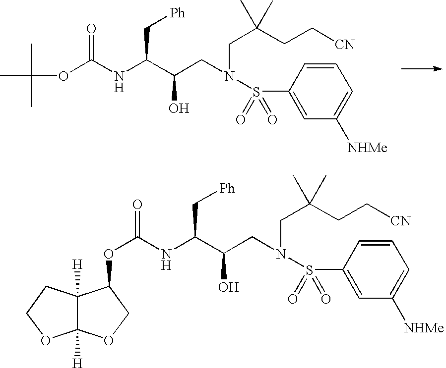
CC(C)(C)OC(NC(C(CN(CC(CC[CN])(C)C)S(C1=CC([NHMe])=CC=C1)(=O)=O)O)C[Ph])=O.O(C(NC(C(CN(CC(CC[CN])(C)C)S(C1=CC([NHMe])=CC=C1)(=O)=O)O)C[Ph])=O)C1C2([H])C([H])(OCC2)OC1
